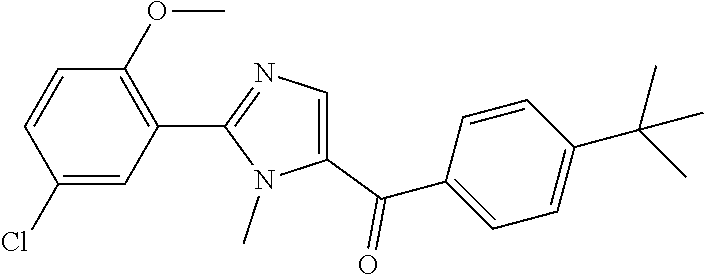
C1(Cl)=CC(C2=NC=C(C(C3=CC=C(C(C)(C)C)C=C3)=O)N2C)=C(OC)C=C1
